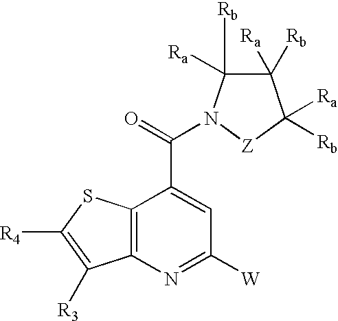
C12=C(N=C([W])C=C1C(=O)N1C([Rb])([Ra])C([Ra])([Rb])C([Ra])([Rb])[Z]1)C([R3])=C([R4])S2
